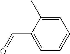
C1(C)=CC=CC=C1C=O
